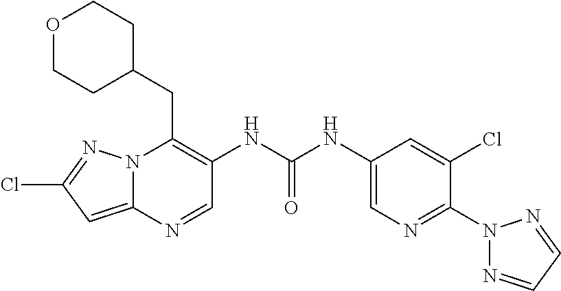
N12C(=CC(Cl)=N1)N=CC(NC(NC1=CN=C(N3N=CC=N3)C(Cl)=C1)=O)=C2CC1CCOCC1
